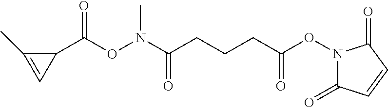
C(ON(C(CCCC(ON1C(=O)C=CC1=O)=O)=O)C)(=O)C1C(C)=C1
